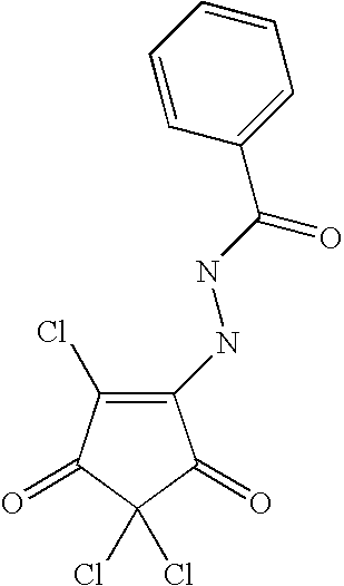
C1=CC(C(NNC2=C(Cl)C(=O)C(Cl)(Cl)C2=O)=O)=CC=C1
